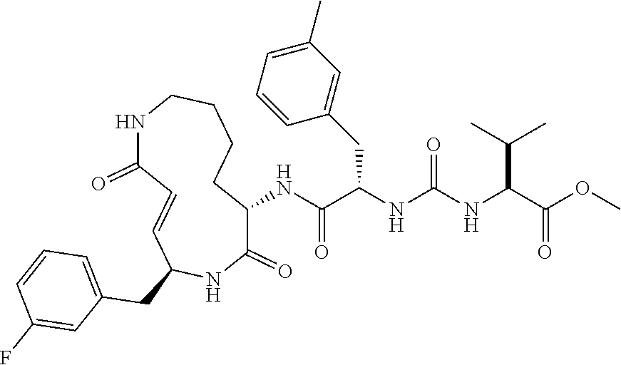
C1(NC(C(NC(NC(C(OC)=O)C(C)C)=O)CC2=CC(C)=CC=C2)=O)C(=O)NC(CC2=CC=CC(F)=C2)C=CC(=O)NCCCC1
